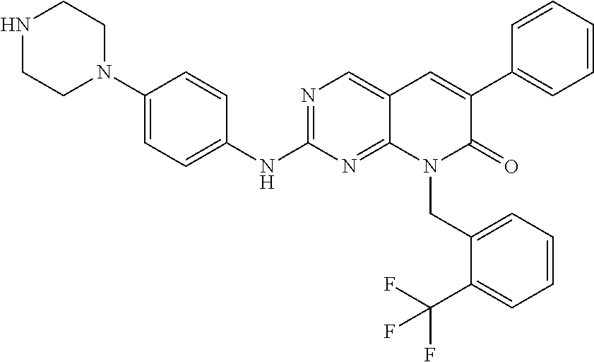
C1(N2CCNCC2)=CC=C(NC2=NC=C3C(=N2)N(CC2=CC=CC=C2C(F)(F)F)C(=O)C(C2=CC=CC=C2)=C3)C=C1
